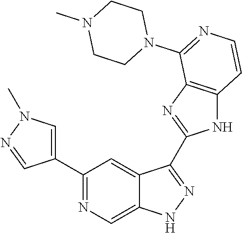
C1(C2=NC=C3C(=C2)C(C2=NC4=C(N2)C=CN=C4N2CCN(C)CC2)=NN3)=CN(C)N=C1
